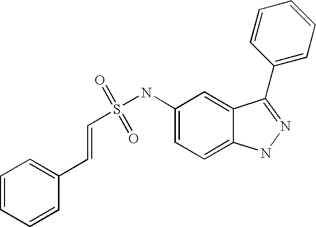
S(=O)(=O)(NC1=CC=C2C(=C1)C(C1=CC=CC=C1)=NN2)C=CC1=CC=CC=C1
